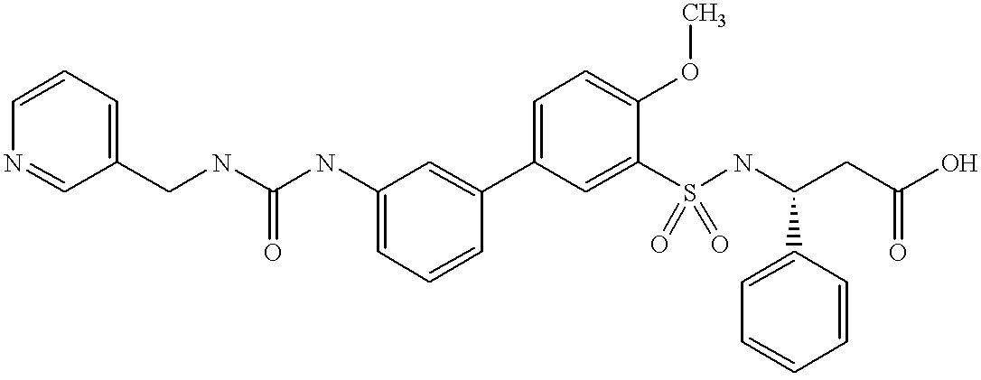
C1=C(NC(NCC2=CC=CN=C2)=O)C=C(C2=CC=C(OC)C(S(NC(CC(O)=O)C3=CC=CC=C3)(=O)=O)=C2)C=C1
